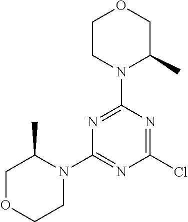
C1OCCN(C2=NC(Cl)=NC(N3C(C)COCC3)=N2)C1C
